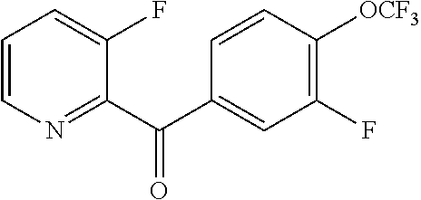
C1=CN=C(C(C2=CC(F)=C([OCF3])C=C2)=O)C(F)=C1
